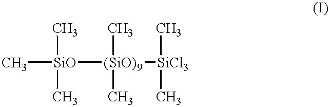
[SiO]([(SiO)9]([SiCl3](C)C)(C)C)(C)(C)C
